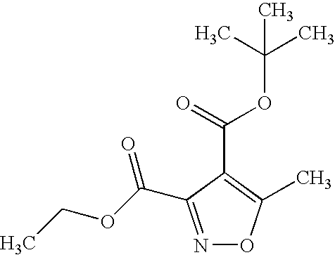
N1=C(C(OCC)=O)C(C(OC(C)(C)C)=O)=C(C)O1
